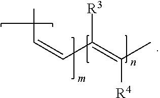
CC=CC(=C(C)[R4])[R3]
